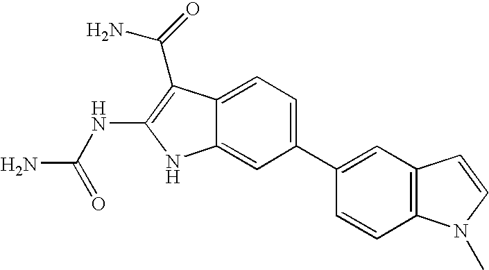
C1(C2=CC3=C(C=C2)N(C)C=C3)=CC=C2C(=C1)NC(NC(N)=O)=C2C(N)=O
